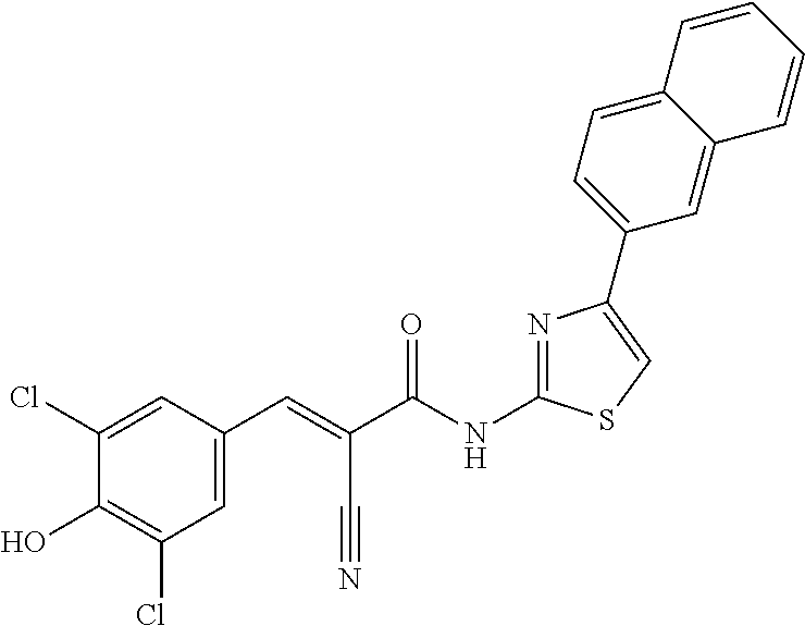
N1=C(NC(C(=CC2=CC(Cl)=C(O)C(Cl)=C2)C#N)=O)SC=C1C1=CC=C2C(=C1)C=CC=C2
